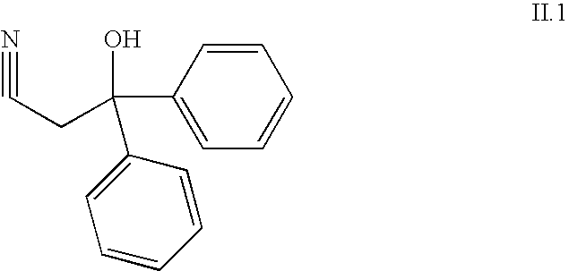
C1=CC(C(O)(C2=CC=CC=C2)CC#N)=CC=C1
